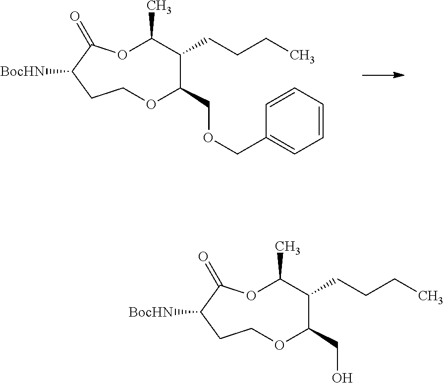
O1C(COCC2=CC=CC=C2)C(CCCC)C(C)OC(=O)C([BocHN])CC1.O1C(CO)C(CCCC)C(C)OC(=O)C([BocHN])CC1
